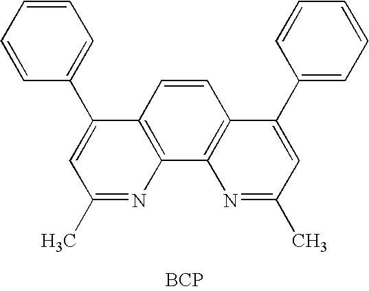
C1=CC2=C(C3=C1C(C1=CC=CC=C1)=CC(C)=N3)N=C(C)C=C2C1=CC=CC=C1.[BCP]
